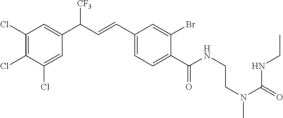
C(N(C(=O)NCC)C)CNC(C1=CC=C(C=CC(C2=CC(Cl)=C(Cl)C(Cl)=C2)[CF3])C=C1Br)=O
